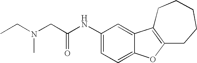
C1(NC(CN(CC)C)=O)=CC=C2C(=C1)C1=C(O2)CCCCC1
